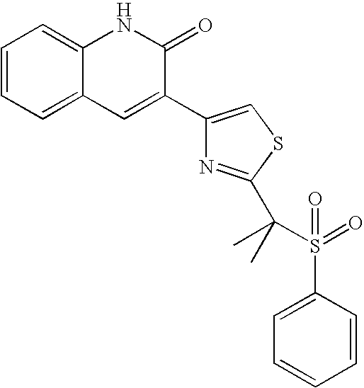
C1=CC=C2C(=C1)NC(=O)C(C1=CSC(C(C)(C)S(=O)(=O)C3=CC=CC=C3)=N1)=C2
